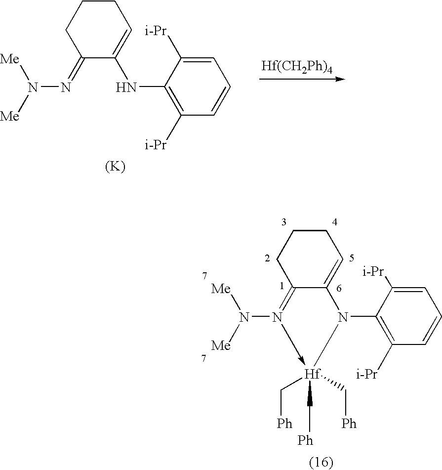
C1CCC2=N(N([Me])[Me])->[Hf](C[Ph])(C[Ph])(C[Ph])N(C3=C([i-Pr])C=CC=C3[i-Pr])C2=C1.C1(=NN([Me])[Me])C(NC2=C([i-Pr])C=CC=C2[i-Pr])=CCCC1.[(K)].[Hf(CH2Ph)4]
